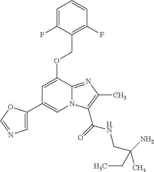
C1=C(OCC2=C(F)C=CC=C2F)C2=NC(C)=C(C(=O)NCC(C)(N)CC)N2C=C1C1=CN=CO1
